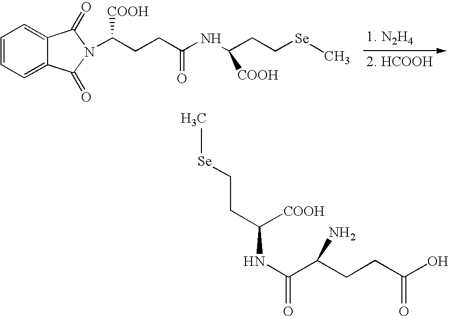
C1=CC=C2C(=C1)C(=O)N(C(CCC(NC(CC[Se]C)[COOH])=O)[COOH])C2=O.C(C(CCC(O)=O)N)(NC([COOH])CC[Se]C)=O
